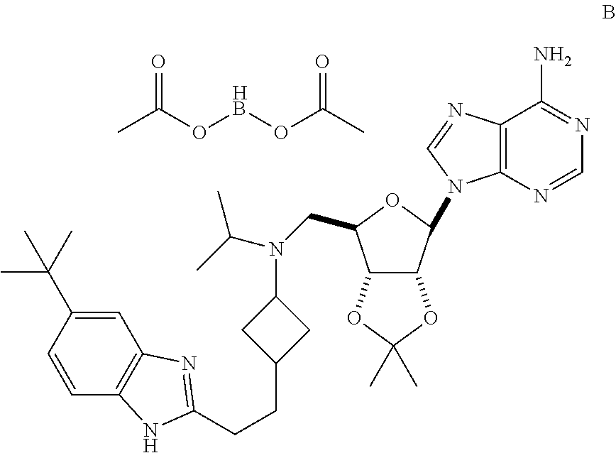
C1=C(C(C)(C)C)C=CC2=C1N=C(CCC1CC(N(C(C)C)CC3C4C(C(N5C6=C(N=C5)C(N)=NC=N6)O3)OC(C)(C)O4)C1)N2.CC(O[HB]OC(C)=O)=O
